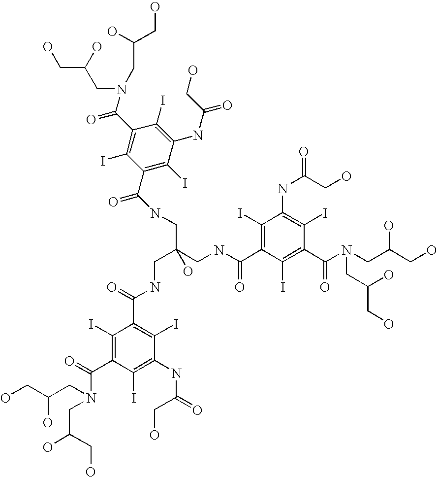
O=C(C1=C(I)C(C(NCC(CNC(C2=C(I)C(NC(=O)CO)=C(I)C(C(N(CC(CO)O)CC(CO)O)=O)=C2I)=O)(O)CNC(=O)C2=C(I)C(NC(CO)=O)=C(I)C(C(=O)N(CC(CO)O)CC(CO)O)=C2I)=O)=C(I)C(NC(=O)CO)=C1I)N(CC(CO)O)CC(CO)O
